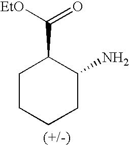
C1CCCC(N)C1C([EtO])=O
